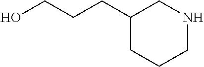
C1(CCCO)CCCNC1
